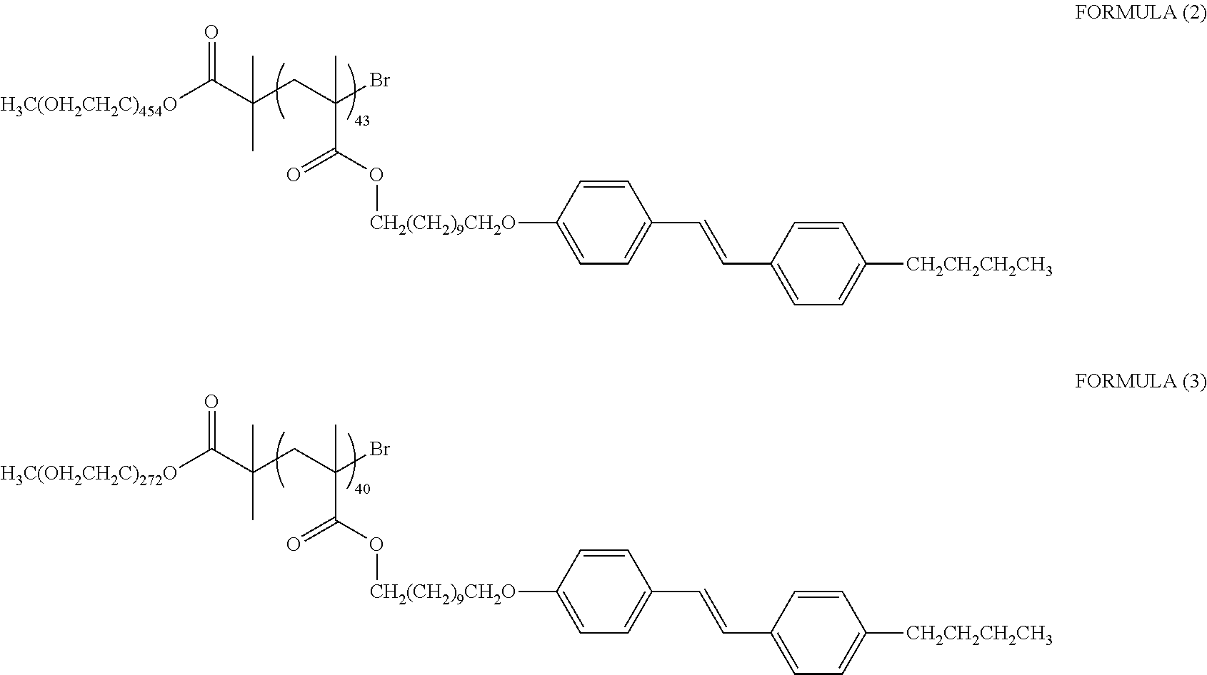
[H3C(OH2CH2C)454O]C(=O)C(C)(C)CC(C)(C(=O)O[CH2(CH2)9CH2O]C1=CC=C(C=CC2=CC=C([CH2CH2CH2CH3])C=C2)C=C1)Br.[H3C(OH2CH2C)272O]C(=O)C(C)(C)CC(C)(C(=O)O[CH2(CH2)9CH2O]C1=CC=C(C=CC2=CC=C([CH2CH2CH2CH3])C=C2)C=C1)Br
